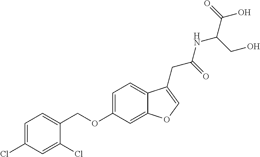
C1=C(Cl)C=C(Cl)C(COC2=CC=C3C(=C2)OC=C3CC(=O)NC(C(O)=O)CO)=C1
